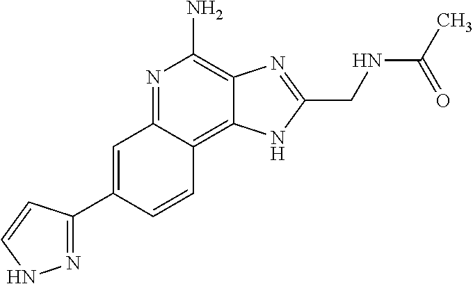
C1=C(C2=NNC=C2)C=CC2=C3C(=C(N)N=C12)N=C(CNC(C)=O)N3
